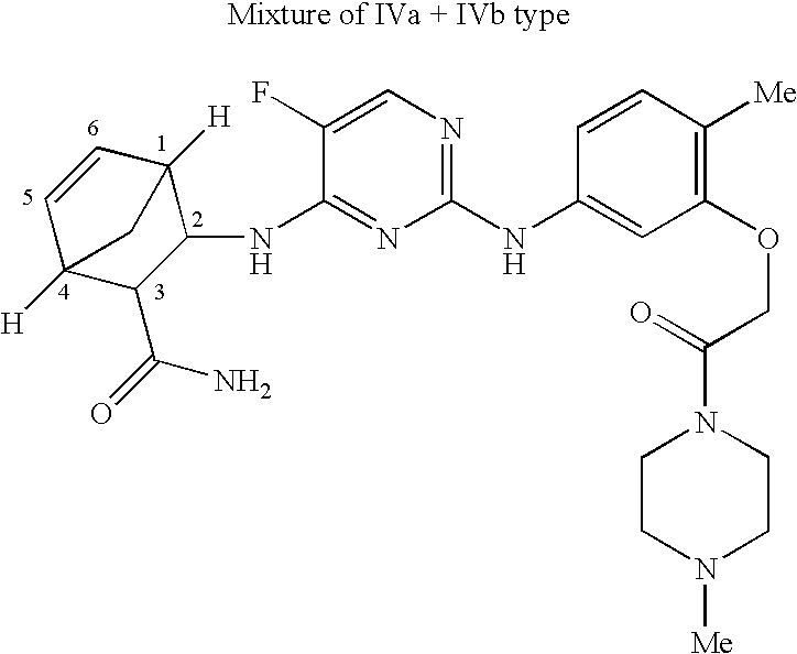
C1=CC2([H])C(NC3=NC(NC4=CC(OCC(N5CCN([Me])CC5)=O)=C([Me])C=C4)=NC=C3F)C(C(=O)N)C1([H])C2
